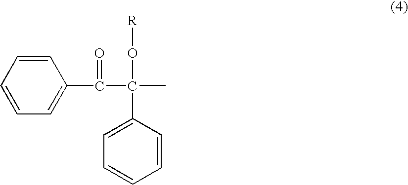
C1=CC=C(C(C(C)(O[R])C2=CC=CC=C2)=O)C=C1
